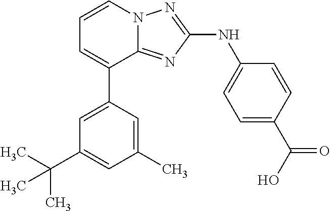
C1=C(C2=CC=CN3C2=NC(NC2=CC=C(C(O)=O)C=C2)=N3)C=C(C)C=C1C(C)(C)C
